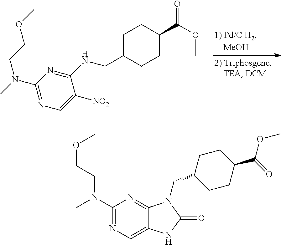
C1(N(C)CCOC)=NC=C([NO2])C(NCC2CCC(C(OC)=O)CC2)=N1.C1(N(C)CCOC)=NC=C2C(=N1)N(CC1CCC(C(OC)=O)CC1)C(=O)N2
